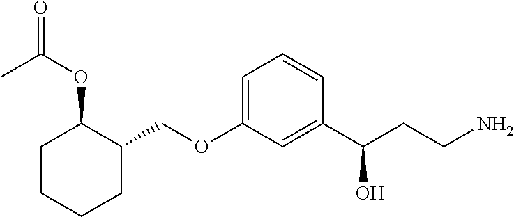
C(OC1=CC=CC(C(CCN)O)=C1)C1C(OC(C)=O)CCCC1
